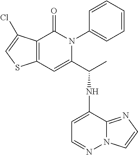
C12=C(C(=O)N(C3=CC=CC=C3)C(C(C)NC3=CC=NN4C3=NC=C4)=C1)C(Cl)=CS2
